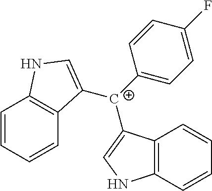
C1=CC=CC2=C1NC=C2[C+](C1=CC=C(F)C=C1)C1=CNC2=C1C=CC=C2
